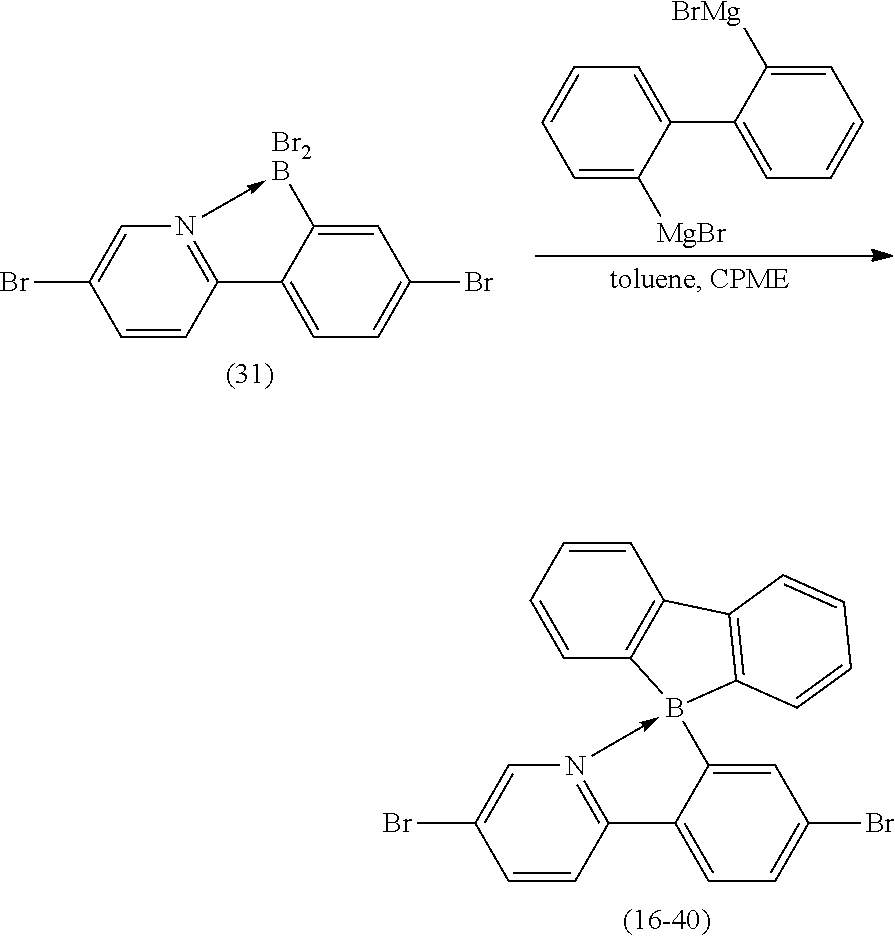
C1=C(Br)C=CC2=N1->[Br2B]C1=CC(Br)=CC=C21.C1=CC=C([MgBr])C(C2=CC=CC=C2[BrMg])=C1.C1=C(Br)C=CC2=N1->B1(C3=CC(Br)=CC=C23)C2=C(C=CC=C2)C2=C1C=CC=C2
